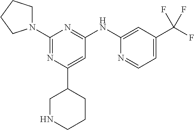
N1=C(N2CCCC2)N=C(NC2=CC(C(F)(F)F)=CC=N2)C=C1C1CNCCC1
